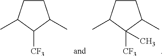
C1CC(C)C([CF3])C1C.C1CC(C)C([CF3])(C)C1C
